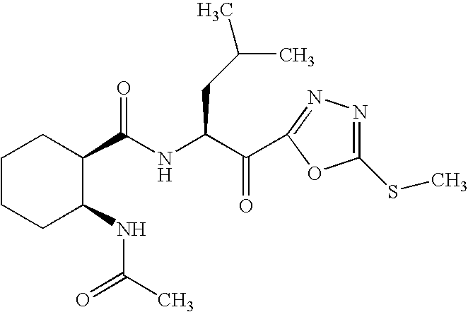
C1CCC(NC(=O)C)C(C(NC(C(=O)C2=NN=C(SC)O2)CC(C)C)=O)C1
